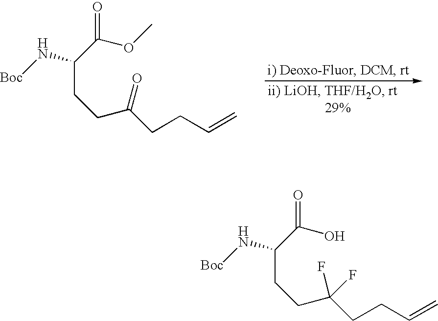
C(CCC(CCC=C)=O)(C(OC)=O)N[Boc].C(CCC(CCC=C)(F)F)(C(O)=O)N[Boc]
